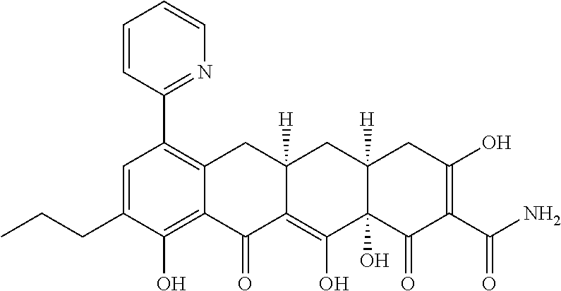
C1=C(CCC)C(O)=C2C(=C1C1=NC=CC=C1)CC1([H])C(=C(O)C3(O)C([H])(C1)CC(O)=C(C(N)=O)C3=O)C2=O
